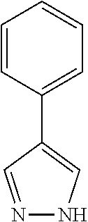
C1=CC(C2=CNN=C2)=CC=C1
